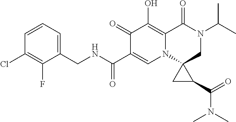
C1=CC=C(CNC(C2=CN3C4(CN(C(C)C)C(=O)C3=C(O)C2=O)CC4C(N(C)C)=O)=O)C(F)=C1Cl
